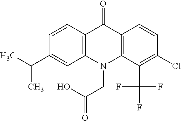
C12=C(N(CC(O)=O)C3=C(C1=O)C=CC(Cl)=C3C(F)(F)F)C=C(C(C)C)C=C2
